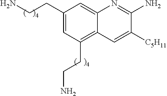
C1=C(CCN)C=C2C(=C1CCN)C=C([C5H11])C(N)=N2
